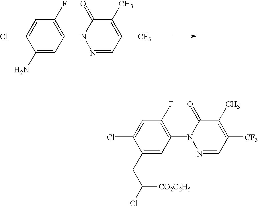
C1(CC(Cl)[CO2C2H5])=CC(N2N=CC([CF3])=C(C)C2=O)=C(F)C=C1Cl.C1(N)=CC(N2N=CC([CF3])=C(C)C2=O)=C(F)C=C1Cl
